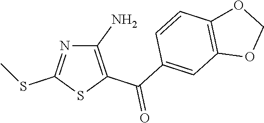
C1(N)=C(C(C2=CC3=C(C=C2)OCO3)=O)SC(SC)=N1
